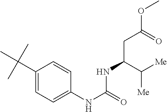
C1(C(C)(C)C)=CC=C(NC(=O)NC(CC(OC)=O)C([Me])[Me])C=C1
